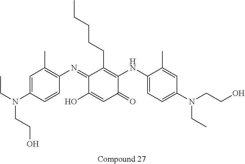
C1(=NC2=C(C)C=C(N(CC)CCO)C=C2)C(O)=CC(=O)C(NC2=CC=C(N(CC)CCO)C=C2C)=C1CCCCC
